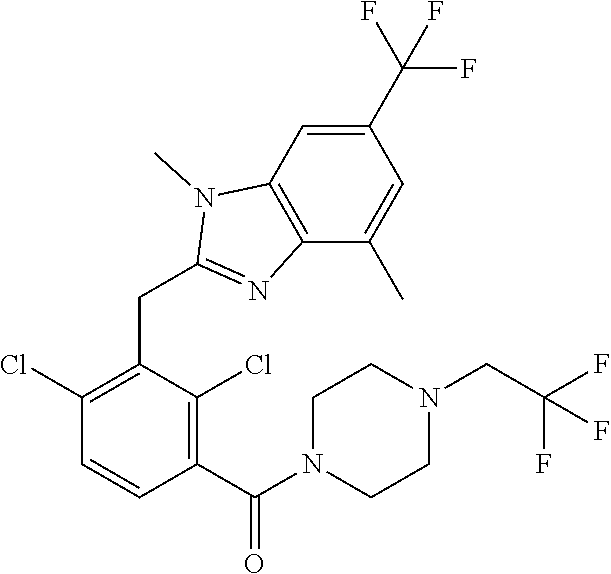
C1(Cl)=C(CC2=NC3=C(C=C(C(F)(F)F)C=C3C)N2C)C(Cl)=C(C(=O)N2CCN(CC(F)(F)F)CC2)C=C1
